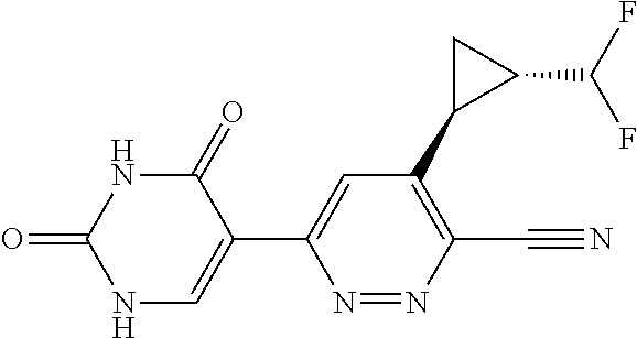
N1C(=O)C(C2=CC(C3C(C(F)F)C3)=C(C#N)N=N2)=CNC1=O
